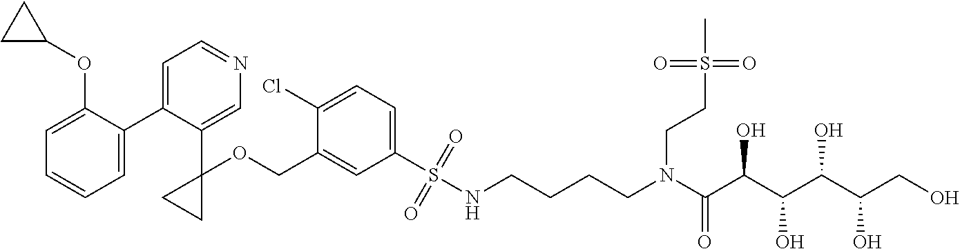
C1=C(C2=CC=NC=C2C2(OCC3=CC(S(NCCCCN(C(C(C(C(C(CO)O)O)O)O)=O)CCS(C)(=O)=O)(=O)=O)=CC=C3Cl)CC2)C(OC2CC2)=CC=C1
